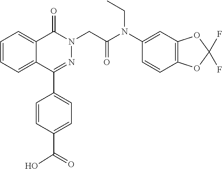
C1=CC=C2C(=C1)C(=O)N(CC(=O)N(C1=CC3=C(C=C1)OC(F)(F)O3)CC)N=C2C1=CC=C(C(=O)O)C=C1
